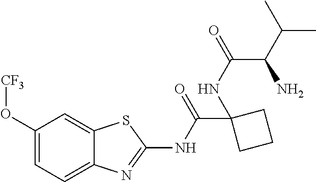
C1(O[CF3])=CC=C2C(=C1)SC(NC(C1(NC(C(C(C)C)N)=O)CCC1)=O)=N2
